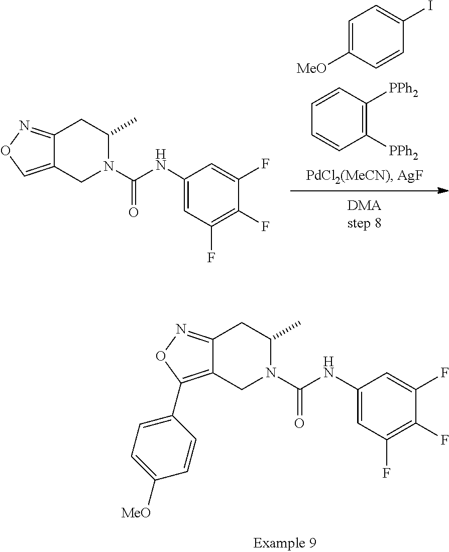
C1=C([MeO])C=CC(I)=C1.C1([PPh2])=C([PPh2])C=CC=C1.C12=NOC=C1CN(C(NC1=CC(F)=C(F)C(F)=C1)=O)C(C)C2.C12=NOC(C3=CC=C([MeO])C=C3)=C1CN(C(NC1=CC(F)=C(F)C(F)=C1)=O)C(C)C2
